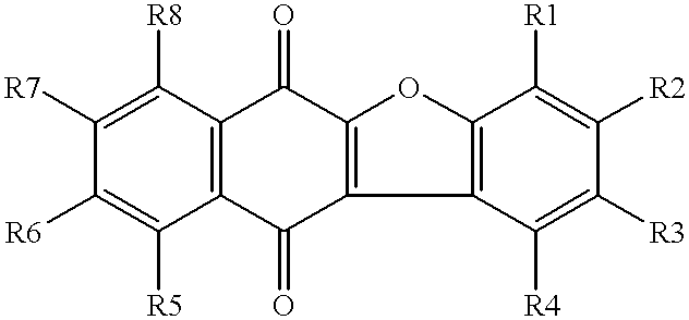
C1([R7])=C([R8])C2=C(C([R5])=C1[R6])C(=O)C1=C(C2=O)OC2=C1C([R4])=C([R3])C([R2])=C2[R1]
